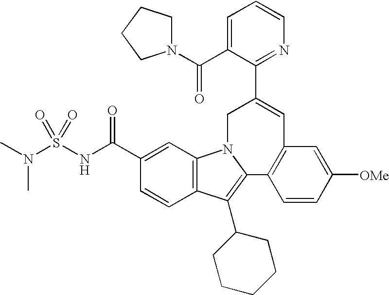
C1(C(N2CCCC2)=O)=CC=CN=C1C1=CC2=C(C=CC([OMe])=C2)C2=C(C3CCCCC3)C3=C(N2C1)C=C(C(NS(N(C)C)(=O)=O)=O)C=C3
